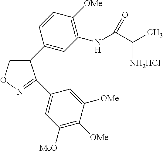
C1(C2=CC(NC(C(C)[NH2HCl])=O)=C([OMe])C=C2)=CON=C1C1=CC([MeO])=C([OMe])C([OMe])=C1
